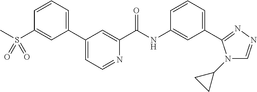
C1(C2=CC=CC(S(C)(=O)=O)=C2)=CC=NC(C(NC2=CC(C3=NN=CN3C3CC3)=CC=C2)=O)=C1
